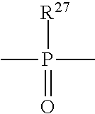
CP(C)([R27])=O
